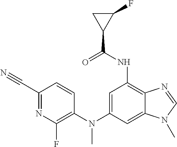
C1=CC(C#N)=NC(F)=C1N(C1=CC(NC(C2C(F)C2)=O)=C2C(=C1)N(C)C=N2)C
